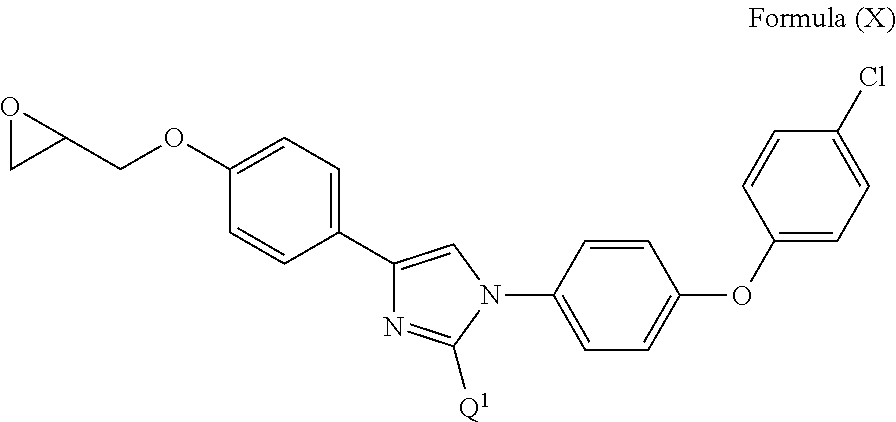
C1(OCC2OC2)=CC=C(C2=CN(C3=CC=C(OC4=CC=C(Cl)C=C4)C=C3)C([Q1])=N2)C=C1
